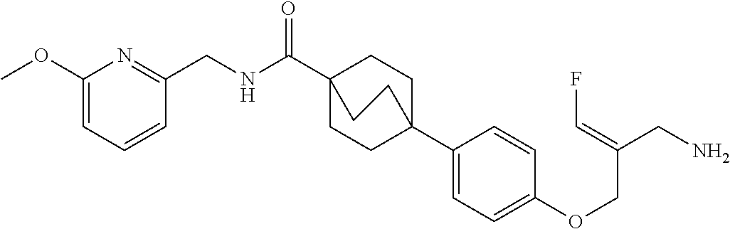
N(C(C12CCC(C3=CC=C(OCC(CN)=CF)C=C3)(CC1)CC2)=O)CC1=NC(OC)=CC=C1
